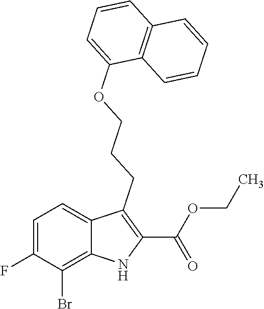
C1=C(F)C(Br)=C2C(=C1)C(CCCOC1=CC=CC3=C1C=CC=C3)=C(C(OCC)=O)N2
